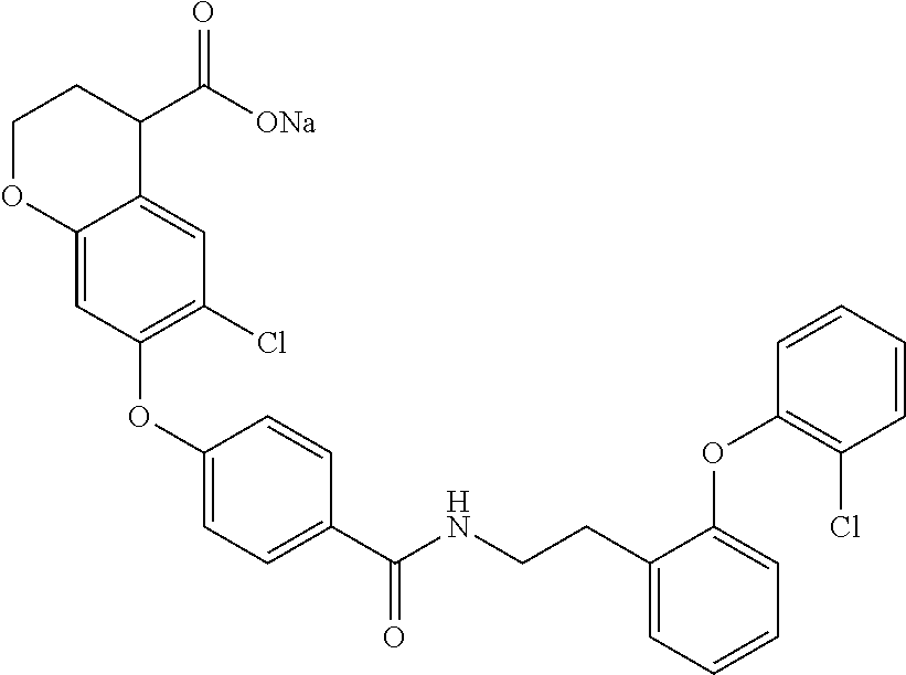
C12=CC(OC3=CC=C(C(NCCC4=CC=CC=C4OC4=C(Cl)C=CC=C4)=O)C=C3)=C(Cl)C=C1C(C([ONa])=O)CCO2
